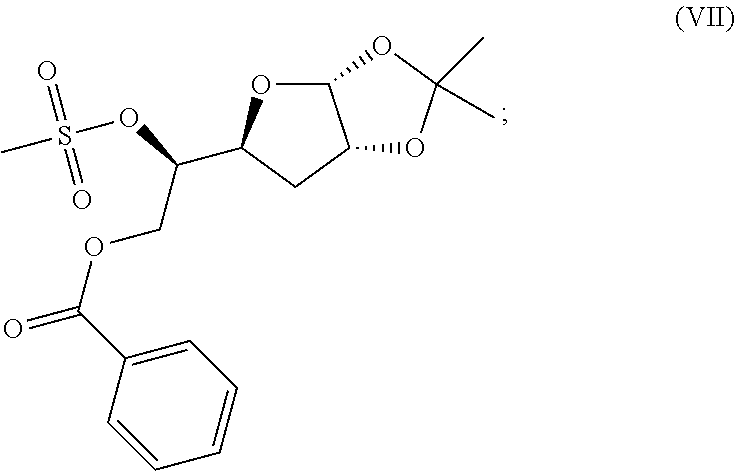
C(C(OS(=O)(=O)C)C1OC2C(C1)OC(C)(C)O2)OC(=O)C1=CC=CC=C1
